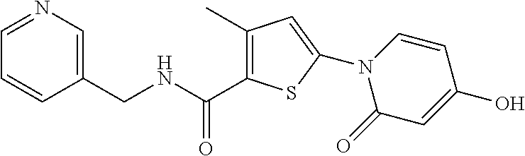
C1(C(NCC2=CN=CC=C2)=O)=C(C)C=C(N2C(=O)C=C(O)C=C2)S1
